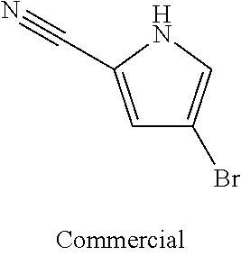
C1=C(C#N)NC=C1Br
